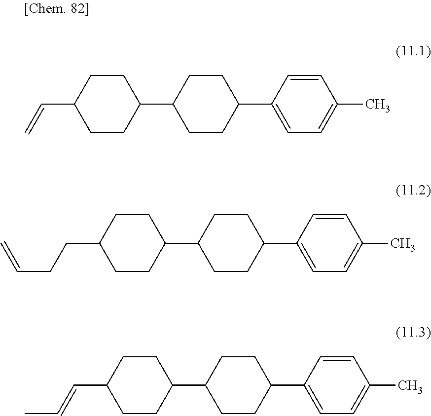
C(C1CCC(C2CCC(C3=CC=C(C)C=C3)CC2)CC1)=C.C(C1CCC(C2CCC(C3=CC=C(C)C=C3)CC2)CC1)CC=C.C(C1CCC(C2CCC(C3=CC=C(C)C=C3)CC2)CC1)=CC
